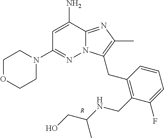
C1OCCN(C2=NN3C(=NC(C)=C3CC3=C(CNC(CO)C)C(F)=CC=C3)C(N)=C2)C1.[R]
